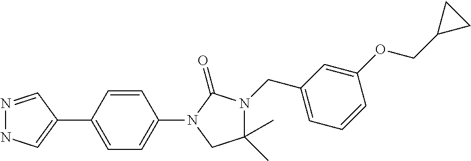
N1=CC(C2=CC=C(N3C(=O)N(CC4=CC=CC(OCC5CC5)=C4)C(C)(C)C3)C=C2)=CN1
